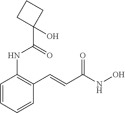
C1=CC=CC(C=CC(NO)=O)=C1NC(=O)C1(O)CCC1
